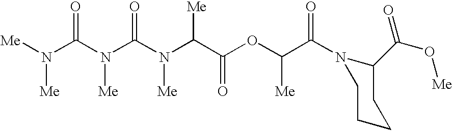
[Me]N(C(N(C(N(C(C(OC(C(=O)N1C(C(O[Me])=O)CCCC1)[Me])=O)[Me])[Me])=O)[Me])=O)[Me]
